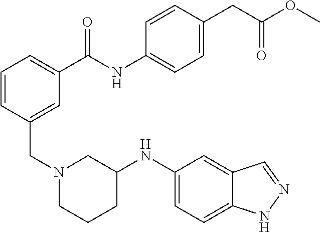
C1=CC(CN2CCCC(NC3=CC=C4C(=C3)C=NN4)C2)=CC(C(NC2=CC=C(CC(OC)=O)C=C2)=O)=C1
